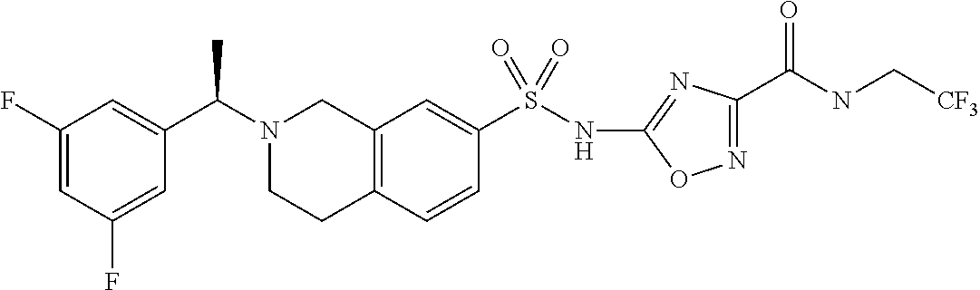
C1(F)=CC(F)=CC(C(N2CCC3=C(C2)C=C(S(NC2=NC(C(NC[CF3])=O)=NO2)(=O)=O)C=C3)C)=C1
